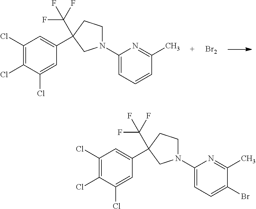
C1(Cl)=C(Cl)C(Cl)=CC(C2(C(F)(F)F)CCN(C3=CC=CC(C)=N3)C2)=C1.[Br2].C1(Cl)=C(Cl)C(Cl)=CC(C2(C(F)(F)F)CCN(C3=CC=C(Br)C(C)=N3)C2)=C1
